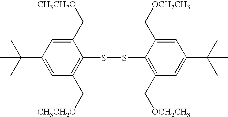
C1(C(C)(C)C)=CC(C[CH3CH2O])=C(SSC2=C(C[OCH2CH3])C=C(C(C)(C)C)C=C2C[OCH2CH3])C(C[CH3CH2O])=C1
